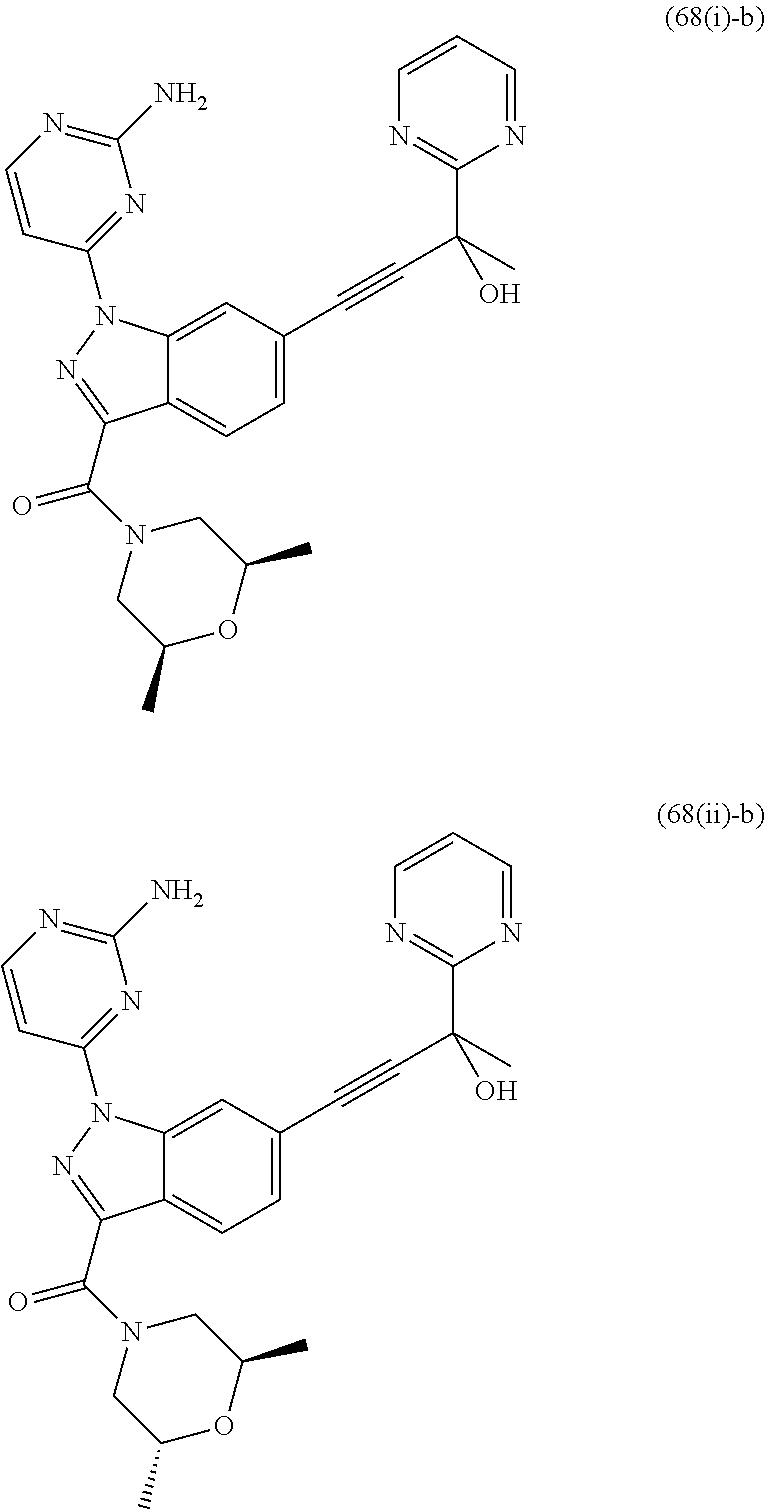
C12=CC(C#CC(O)(C)C3=NC=CC=N3)=CC=C1C(C(N1CC(C)OC(C)C1)=O)=NN2C1=NC(N)=NC=C1.C12=CC(C#CC(O)(C)C3=NC=CC=N3)=CC=C1C(C(N1CC(C)OC(C)C1)=O)=NN2C1=NC(N)=NC=C1
